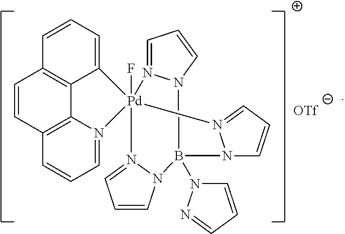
C1=CC2=C3N(=C1)[Pd]14(F)(C5=CC=CC(=C35)C=C2)N2=CC=CN2B(N2C=CC=N2)(N2N1=CC=C2)N1C=CC=N41
